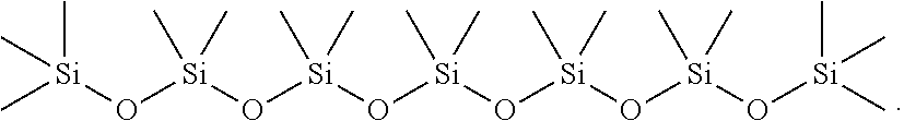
C[Si](O[Si](O[Si](O[Si](O[Si](O[Si](O[Si](C)(C)C)(C)C)(C)C)(C)C)(C)C)(C)C)(C)C
